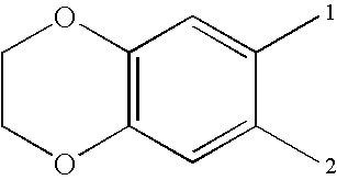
C12=C(C=C(C)C(C)=C1)OCCO2
